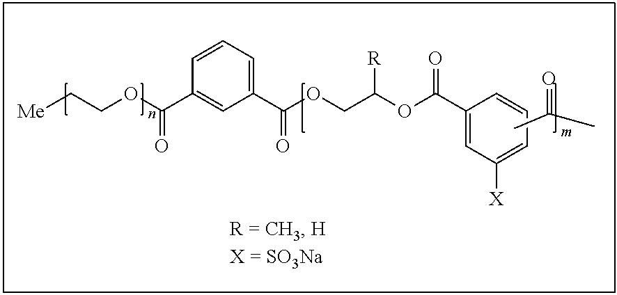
[Me]CCOC(C1=CC(C(OCC(OC(C2=CC([X])=CC=C2)=O)[R])=O)=CC=C1)=O.CC(C)=O
